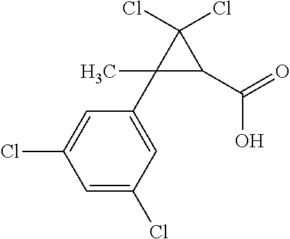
C1(C)(C2=CC(Cl)=CC(Cl)=C2)C(C(=O)O)C1(Cl)Cl
